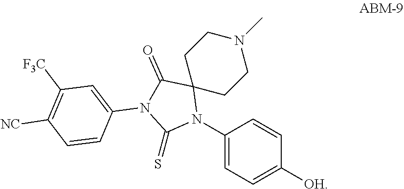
C12(N(C3=CC=C([OH])C=C3)C(=S)N(C3=CC([F3C])=C([NC])C=C3)C1=O)CCN(C)CC2
